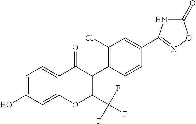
C1=C(O)C=C2C(=C1)C(=O)C(C1=C(Cl)C=C(C3=NOC(=O)N3)C=C1)=C(C(F)(F)F)O2
